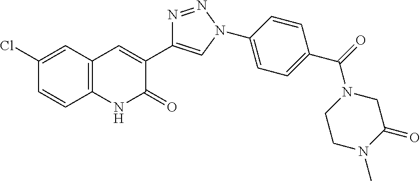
C1=CC2=C(C=C1Cl)C=C(C1=CN(C3=CC=C(C(N4CCN(C)C(=O)C4)=O)C=C3)N=N1)C(=O)N2
